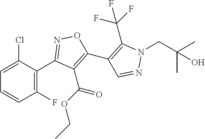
C1=CC(F)=C(C2=NOC(C3=C(C(F)(F)F)N(CC(C)(O)C)N=C3)=C2C(OCC)=O)C(Cl)=C1
